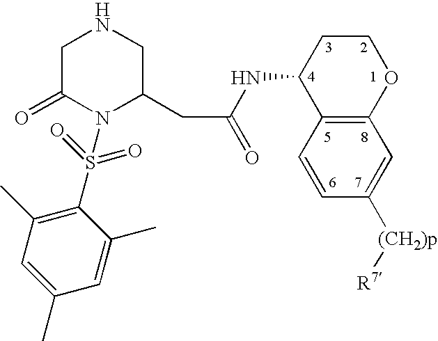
C1C(=O)N(S(=O)(=O)C2=C(C)C=C(C)C=C2C)C(CC(=O)NC2C3=C(OCC2)C=C([(CH2)p][R7])C=C3)CN1
